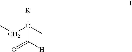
[R]C(C)(CC)C(=O)[H]
